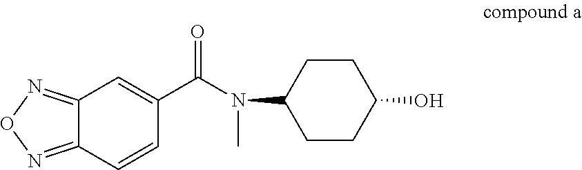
C1CC(O)CCC1N(C(C1=CC2=NON=C2C=C1)=O)C
